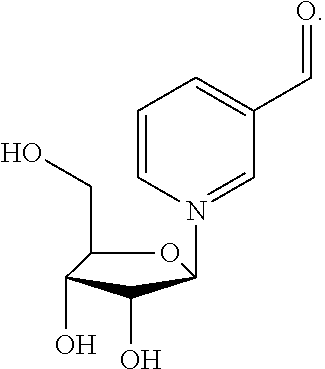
O1C(CO)C(O)C(O)C1N1=CC(C=O)=CC=C1
